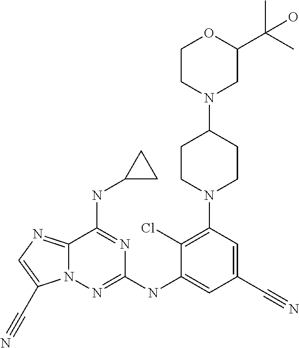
C1(Cl)=C(N2CCC(N3CC(C(C)(C)O)OCC3)CC2)C=C(C#N)C=C1NC1=NN2C(=NC=C2C#N)C(NC2CC2)=N1
